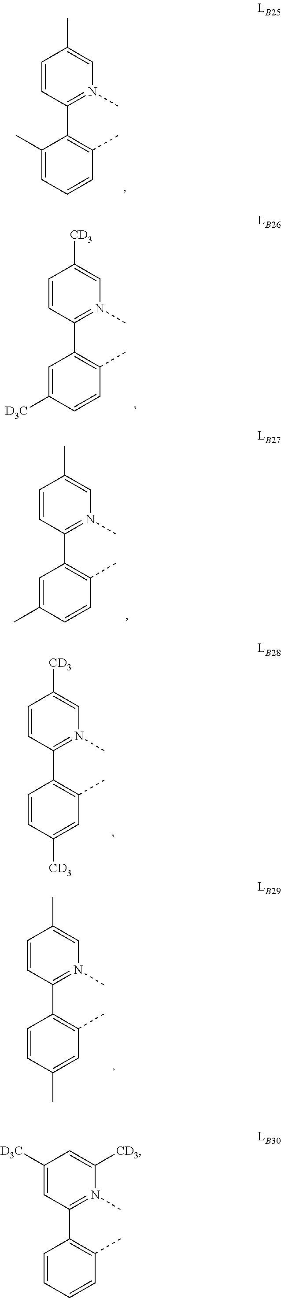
C1=CC(C2=C(C)C=CC=C2C)=N(C)C=C1C.C1=CC(C2=C(C)C=CC([D3C])=C2)=N(C)C=C1[CD3].C1=CC(C2=C(C)C=CC(C)=C2)=N(C)C=C1C.C1=CC(C2=C(C)C=C([CD3])C=C2)=N(C)C=C1[CD3].C1=CC(C2=C(C)C=C(C)C=C2)=N(C)C=C1C.C1([D3C])=CC(C2=C(C)C=CC=C2)=N(C)C([CD3])=C1
